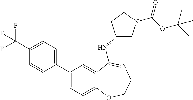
C1(C2=CC=C3C(=C2)C(NC2CN(C(=O)OC(C)(C)C)CC2)=NCCO3)=CC=C(C(F)(F)F)C=C1
